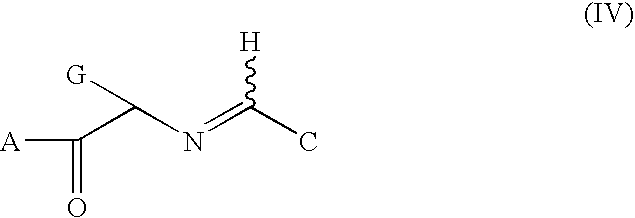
C(N=C(C)[H])([G])C(=O)[A]
